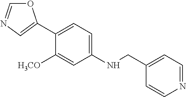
C1(C2=CN=CO2)=CC=C(NCC2=CC=NC=C2)C=C1[H3CO]
